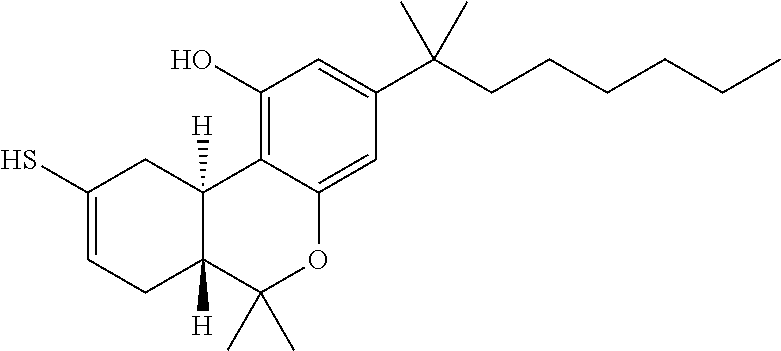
C1(S)=CCC2([H])C([H])(C1)C1=C(O)C=C(C(CCCCCC)(C)C)C=C1OC2(C)C
